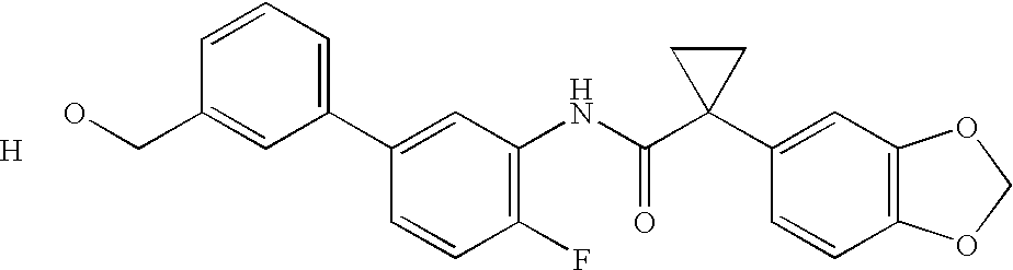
C1(C2=CC=CC(CO)=C2)=CC(NC(C2(C3=CC4=C(C=C3)OCO4)CC2)=O)=C(F)C=C1.[H]
